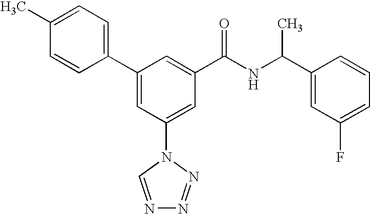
C1(C2=CC(N3C=NN=N3)=CC(C(NC(C3=CC(F)=CC=C3)C)=O)=C2)=CC=C(C)C=C1
